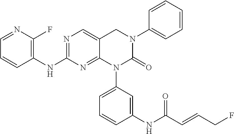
C1=C(NC(C=CCF)=O)C=CC=C1N1C(=O)N(C2=CC=CC=C2)CC2=CN=C(NC3=C(F)N=CC=C3)N=C12
